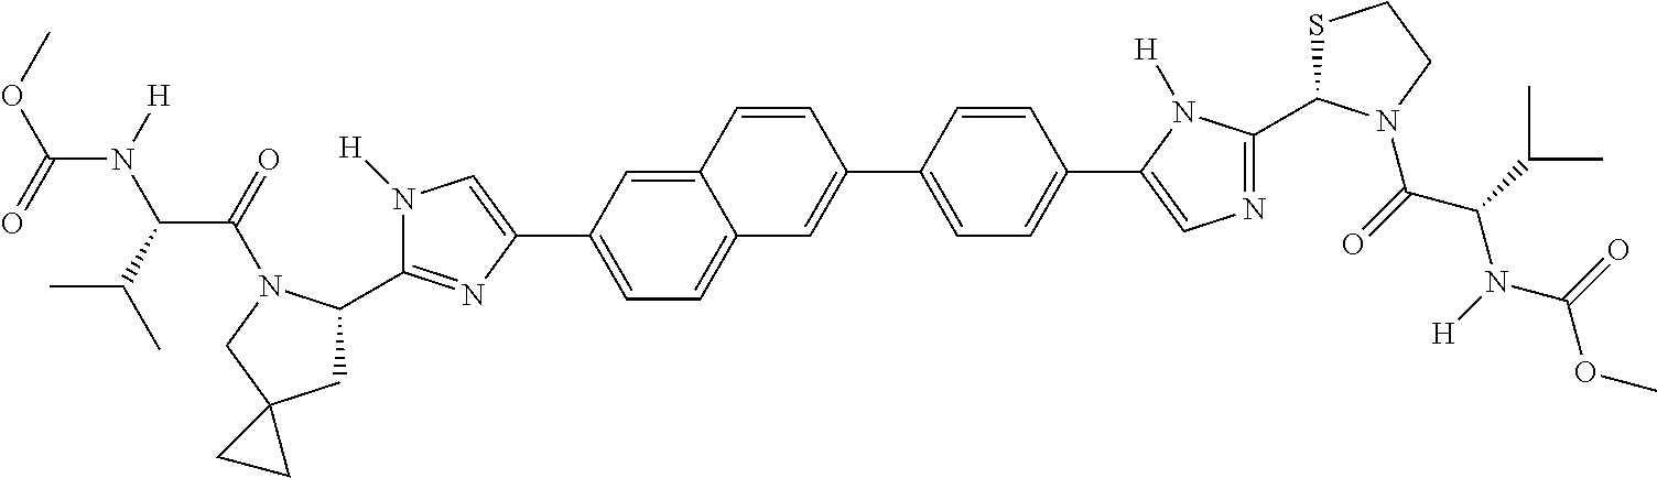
C1=C(C2=CN([H])C(C3CC4(CN3C(=O)C(C(C)C)N([H])C(=O)OC)CC4)=N2)C=C2C(=C1)C=C(C1=CC=C(C3=CN=C(C4SCCN4C(=O)C(C(C)C)N([H])C(=O)OC)N3[H])C=C1)C=C2
